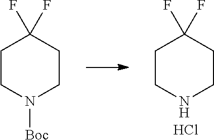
C1CNCCC1(F)F.Cl.C1CN([Boc])CCC1(F)F
